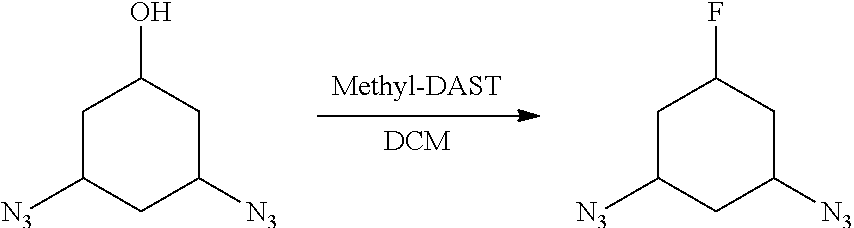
[DCM].[Methyl-DAST].C1C([N3])CC([N3])CC1O.C1C([N3])CC([N3])CC1F
